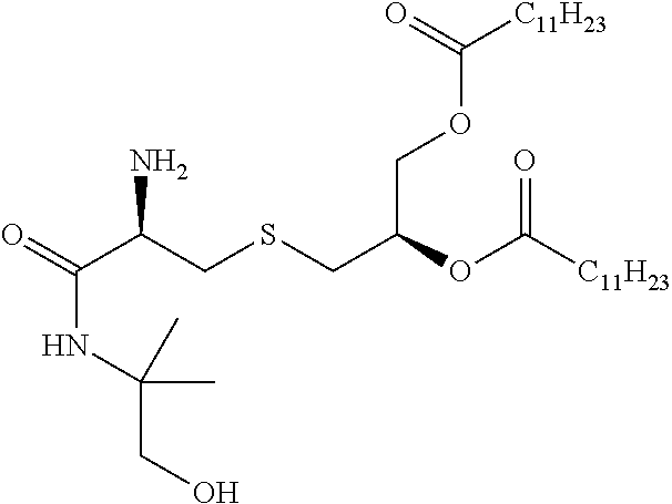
O=C(C(CSCC(OC([C11H23])=O)COC([C11H23])=O)N)NC(CO)(C)C
